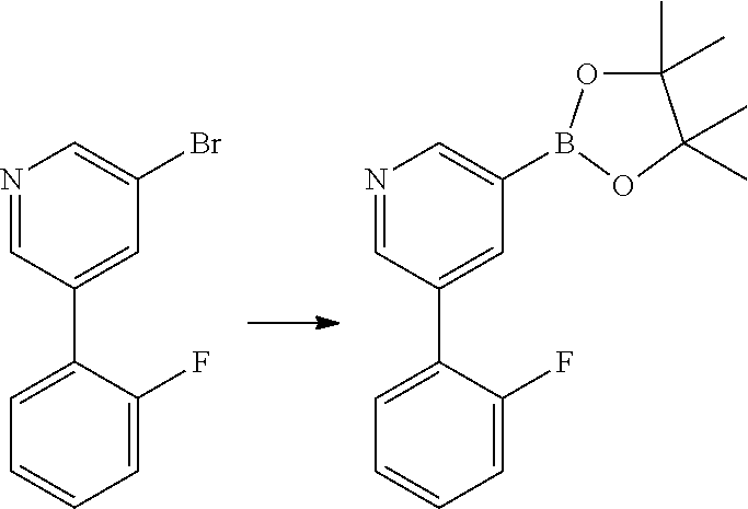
N1=CC(C2=CC=CC=C2F)=CC(Br)=C1.N1=CC(C2=CC=CC=C2F)=CC(B2OC(C)(C)C(C)(C)O2)=C1
